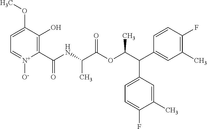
C1=C(OC)C(O)=C(C(NC(C(OC(C(C2=CC(C)=C(F)C=C2)C2=CC=C(F)C(C)=C2)C)=O)C)=O)[N+]([O-])=C1
